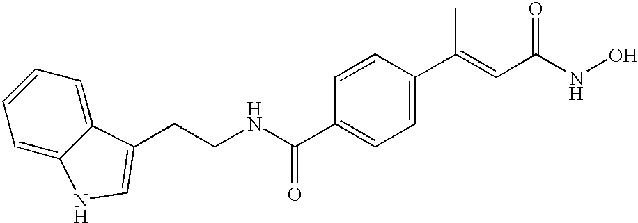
C1=CC=C2C(=C1)C(CCNC(C1=CC=C(C(=CC(NO)=O)C)C=C1)=O)=CN2
